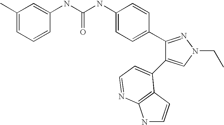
C(NC1=CC=C(C2=NN(CC)C=C2C2=CC=NC3=C2C=CN3)C=C1)(=O)NC1=CC(C)=CC=C1
